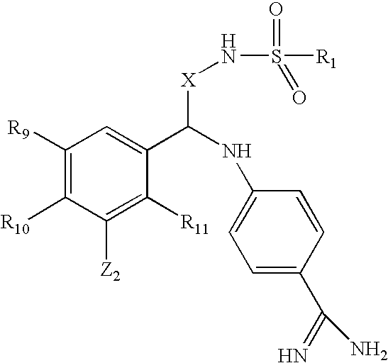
C1([R9])=C([R10])C([Z2])=C([R11])C(C(NC2=CC=C(C(=N)N)C=C2)[X]NS(=O)([R1])=O)=C1
